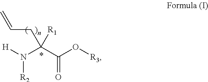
N([R2])([H])C(C(O[R3])=O)([R1])CC=C
